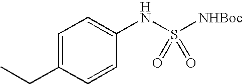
C1=C(CC)C=CC(NS([NHBoc])(=O)=O)=C1
